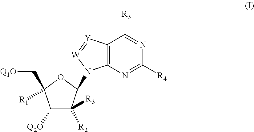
C1([Q2O])C([R2])([R3])C(N2C3=C(C([R5])=NC([R4])=N3)[Y]=[W]2)OC1(C[Q1O])[R1]
